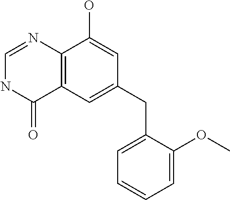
C12=C(C=C(CC3=CC=CC=C3OC)C=C1O)C(=O)NC=N2
